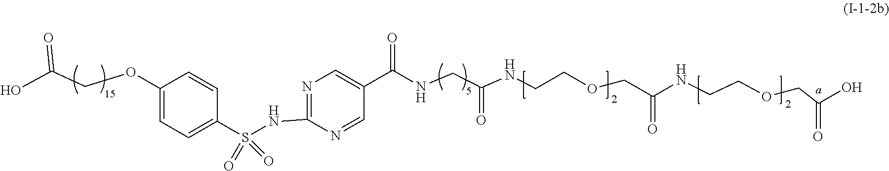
C(NCC(NCCOCC(=O)NCCOCC(O)=O)=O)(=O)C1=CN=C(NS(C2=CC=C(OCC(=O)O)C=C2)(=O)=O)N=C1
